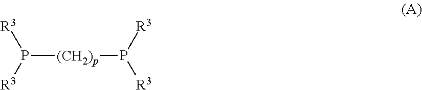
P([(CH2)p]P([R3])[R3])([R3])[R3]
